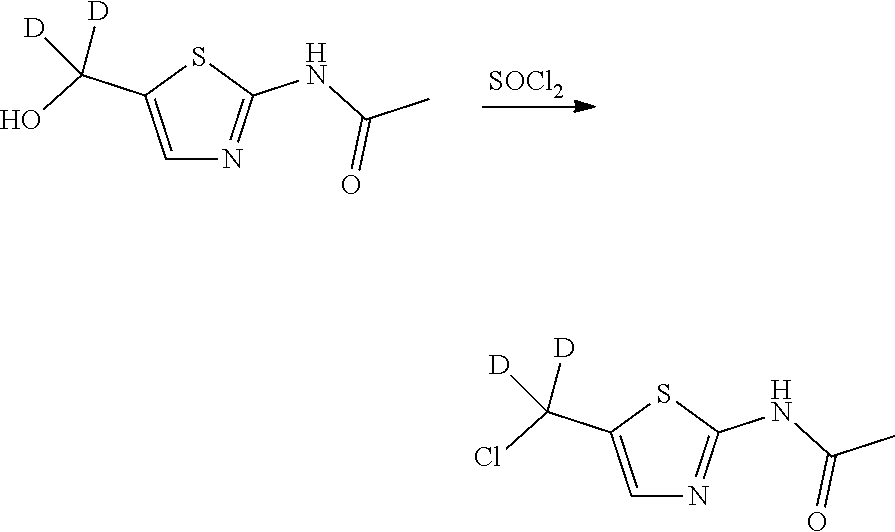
[SOCl2].C1=C(C(O)([D])[D])SC(NC(C)=O)=N1.C1=C(C(Cl)([D])[D])SC(NC(C)=O)=N1
